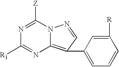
N1=C([Z])N2C(=C(C3=CC=CC([R])=C3)C=N2)N=C1[R1]
